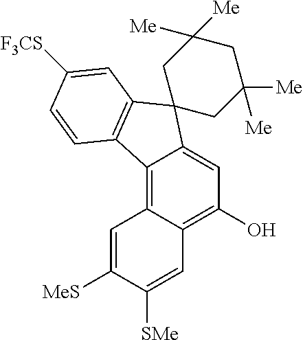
C12=C3C(=C(O)C=C1C1(C4=C2C=CC([F3CS])=C4)CC([Me])([Me])CC([Me])([Me])C1)C=C([SMe])C([MeS])=C3
